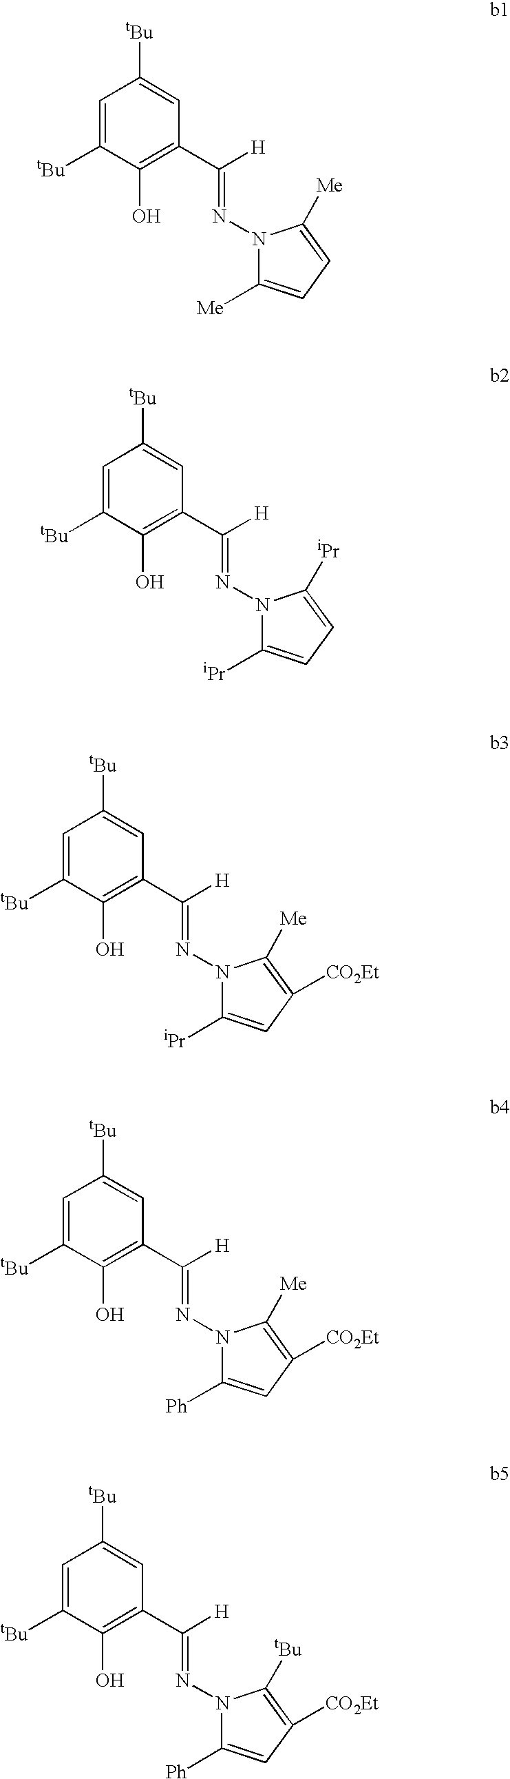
C1=C([tBu])C(O)=C(C([H])=NN2C([Me])=CC=C2[Me])C=C1[tBu].C1=C([tBu])C(O)=C(C([H])=NN2C([iPr])=CC=C2[iPr])C=C1[tBu].C1=C([tBu])C(O)=C(C([H])=NN2C([iPr])=CC([CO2Et])=C2[Me])C=C1[tBu].C1=C([tBu])C(O)=C(C([H])=NN2C([Ph])=CC([CO2Et])=C2[Me])C=C1[tBu].C1=C([tBu])C(O)=C(C([H])=NN2C([Ph])=CC([CO2Et])=C2[tBu])C=C1[tBu]
